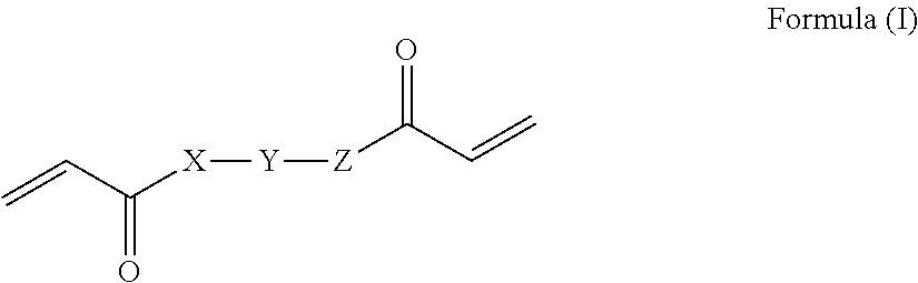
C=CC([X][Y][Z]C(C=C)=O)=O
